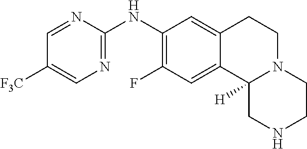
C1=NC(NC2=C(F)C=C3C(=C2)CCN2C3([H])CNCC2)=NC=C1[F3C]
